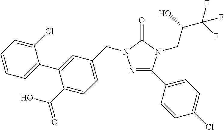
N1=C(C2=CC=C(Cl)C=C2)N(CC(C(F)(F)F)O)C(=O)N1CC1=CC=C(C(O)=O)C(C2=CC=CC=C2Cl)=C1
